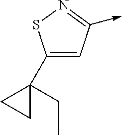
C1(C2(CC)CC2)=CC(->C)=NS1
